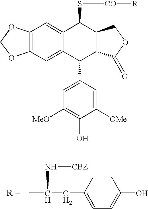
C12=C(C=C3C(=C1)C(S[CO][R])C1C(C3C3=CC([MeO])=C(O)C([OMe])=C3)C(=O)OC1)OCO2.CC(CC1=CC=C(O)C=C1)N[CBZ]
